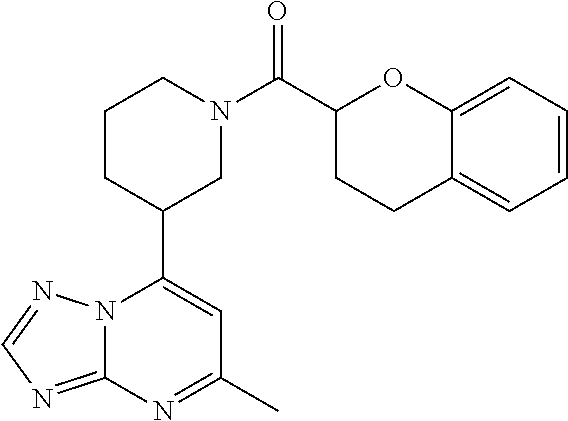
N12C(=NC=N1)N=C(C)C=C2C1CN(C(=O)C2OC3=CC=CC=C3CC2)CCC1
